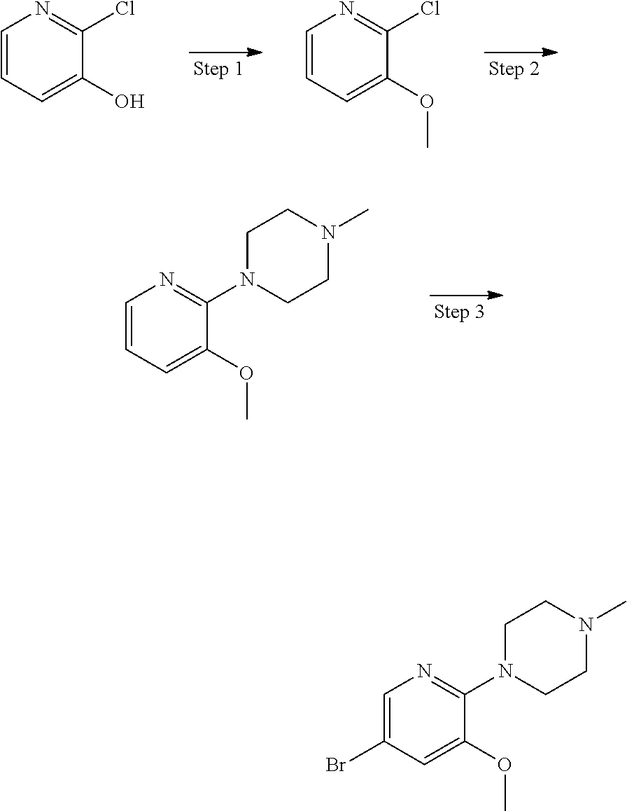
C1=CC=C(O)C(Cl)=N1.C1=CC=C(OC)C(Cl)=N1.C1=CC=C(OC)C(N2CCN(C)CC2)=N1.C1=C(Br)C=C(OC)C(N2CCN(C)CC2)=N1
